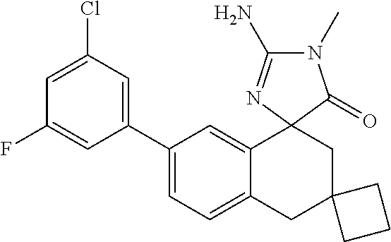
C1(C2=CC(Cl)=CC(F)=C2)=CC=C2C(=C1)C1(CC3(C2)CCC3)N=C(N)N(C)C1=O
